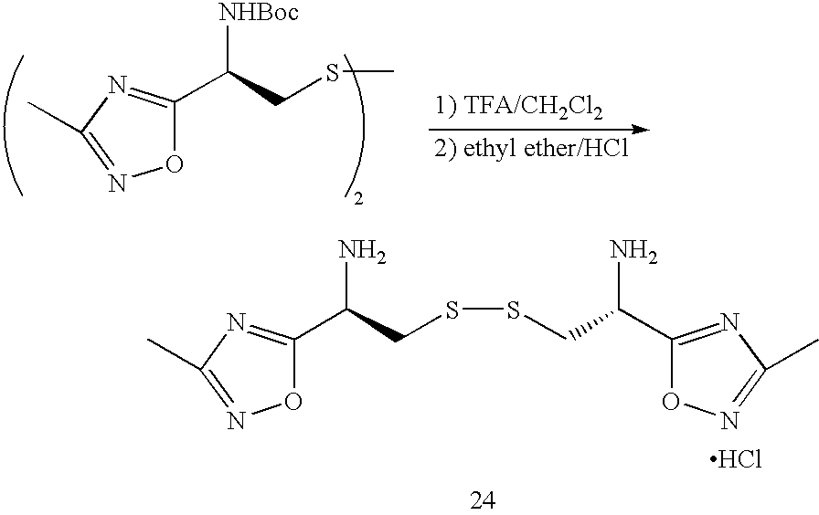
C(CSC)([NHBoc])C1=NC(C)=NO1.C1(C(CSSCC(C2=NC(C)=NO2)N)N)=NC(C)=NO1.Cl
